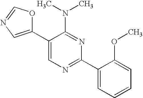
C1(C2=CN=CO2)=CN=C(C2=CC=CC=C2OC)N=C1N(C)C
